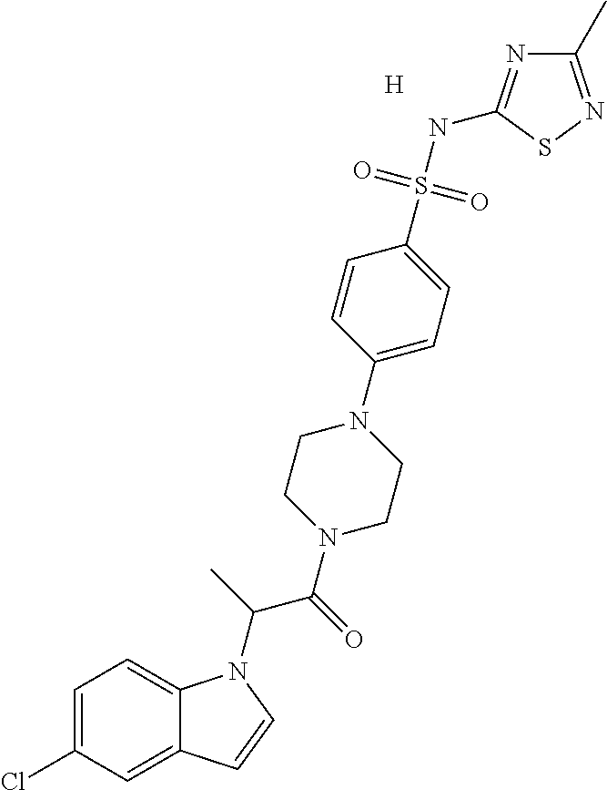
[H].C1=C(Cl)C=C2C(=C1)N(C(C(N1CCN(C3=CC=C(S(NC4=NC(C)=NS4)(=O)=O)C=C3)CC1)=O)C)C=C2
